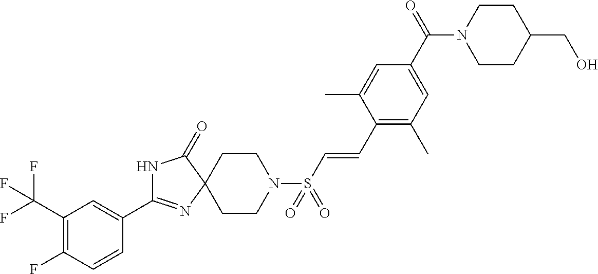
C1(C2=NC3(C(=O)N2)CCN(S(C=CC2=C(C)C=C(C(=O)N4CCC(CO)CC4)C=C2C)(=O)=O)CC3)=CC(C(F)(F)F)=C(F)C=C1
